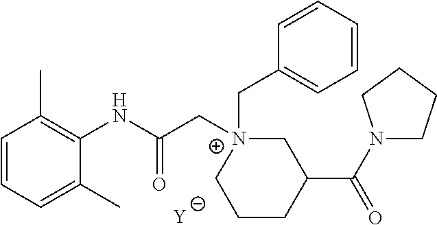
[Y].C1=CC=C(C)C(NC(C[N+]2(CC3=CC=CC=C3)CC(C(N3CCCC3)=O)CCC2)=O)=C1C
